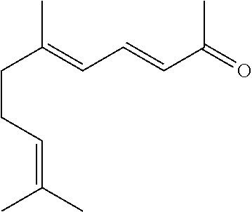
C(C(=CC=CC(=O)C)C)CC=C(C)C
